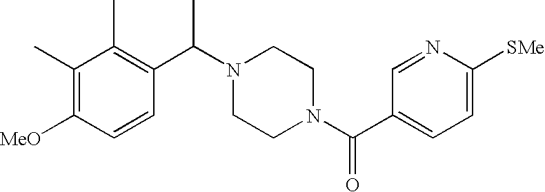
C1=C([SMe])N=CC(C(N2CCN(C(C3=C(C)C(C)=C([MeO])C=C3)C)CC2)=O)=C1
